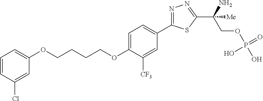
C(OC1=CC=C(C2=NN=C(C(COP(O)(=O)O)(N)[Me])S2)C=C1[CF3])CCCOC1=CC=CC(Cl)=C1
